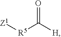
[Z1][R5]C([H])=O
